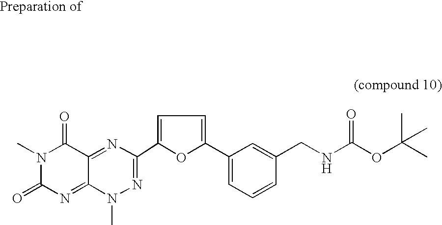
CN1C(=O)N=C2C(=NC(C3=CC=C(C4=CC=CC(CNC(OC(C)(C)C)=O)=C4)O3)=NN2C)C1=O
